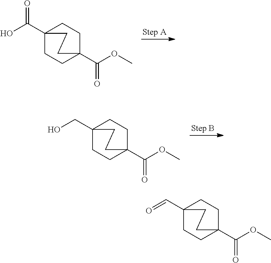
C12(C(O)=O)CCC(C(OC)=O)(CC1)CC2.C12(CO)CCC(C(OC)=O)(CC1)CC2.C12(C=O)CCC(C(OC)=O)(CC1)CC2
